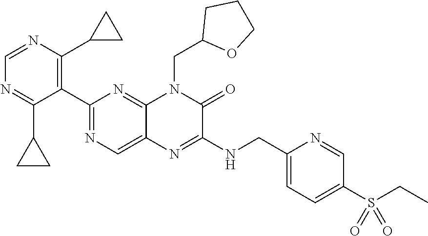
C1(C2=NC=C3C(=N2)N(CC2OCCC2)C(=O)C(NCC2=CC=C(S(=O)(CC)=O)C=N2)=N3)=C(C2CC2)N=CN=C1C1CC1
